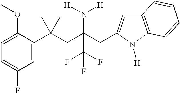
C1(C(CC(CC2=CC3=C(N2[H])C=CC=C3)(N([H])[H])C(F)(F)F)(C)C)=CC(F)=CC=C1OC
